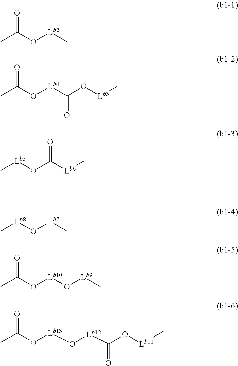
CC(O[Lb2]C)=O.CC(O[Lb4]C(O[Lb3]C)=O)=O.C[Lb5]OC([Lb6]C)=O.C[Lb8]O[Lb7]C.CC(O[Lb10]O[Lb9]C)=O.CC(O[Lb13]O[Lb12]C(O[Lb11]C)=O)=O
